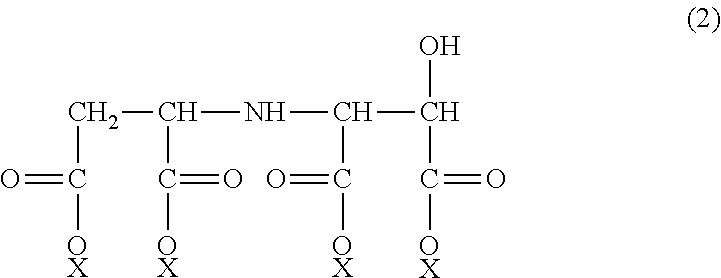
C(C(NC(C(C([OX])=O)O)C([OX])=O)C([OX])=O)C([OX])=O
